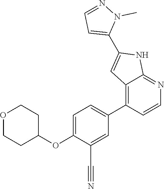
O1CCC(OC2=CC=C(C3=C4C(=NC=C3)NC(C3=CC=NN3C)=C4)C=C2C#N)CC1
